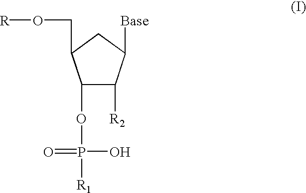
C1(OP(=O)([R1])O)C([R2])C([Base])CC1CO[R]
